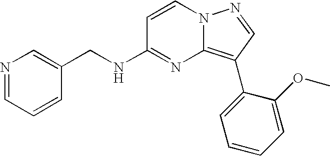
C1(CNC2=NC3=C(C4=CC=CC=C4OC)C=NN3C=C2)=CN=CC=C1
